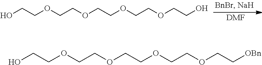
[DMF].OCCOCCOCCOCCOCCO.OCCOCCOCCOCCOCC[OBn]
